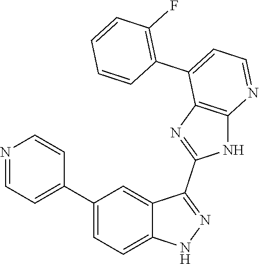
C1(C2=CC=C3C(=C2)C(C2=NC4=C(N2)N=CC=C4C2=C(F)C=CC=C2)=NN3)=CC=NC=C1
